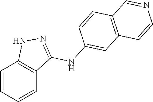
C1=CC=CC2=C1NN=C2NC1=CC2=C(C=C1)C=NC=C2
